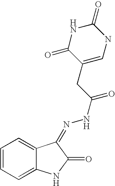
C1=CC=C2C(=C1)C(=NNC(CC1=CNC(=O)NC1=O)=O)C(=O)N2
